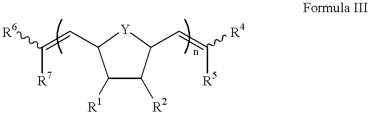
C1([R1])C([R2])C(C=C([R4])[R5])[Y]C1C=C([R6])[R7]
